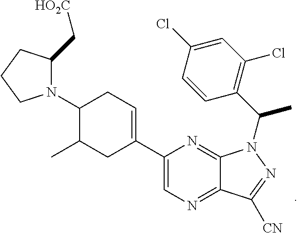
C1(N2C(C[HO2C])CCC2)C(C)CC(C2=CN=C3C(=N2)N(C(C2=C(Cl)C=C(Cl)C=C2)C)N=C3[CN])=CC1
